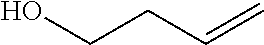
C(CC=C)O
